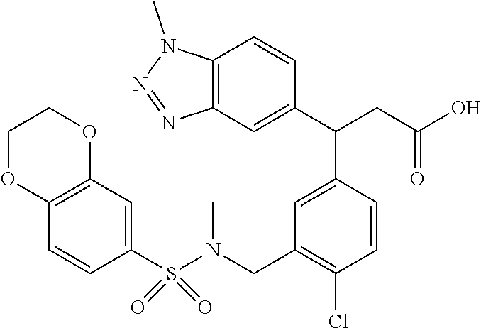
C1=C(C(C2=CC3=C(C=C2)N(C)N=N3)CC(O)=O)C=CC(Cl)=C1CN(S(C1=CC2=C(C=C1)OCCO2)(=O)=O)C
